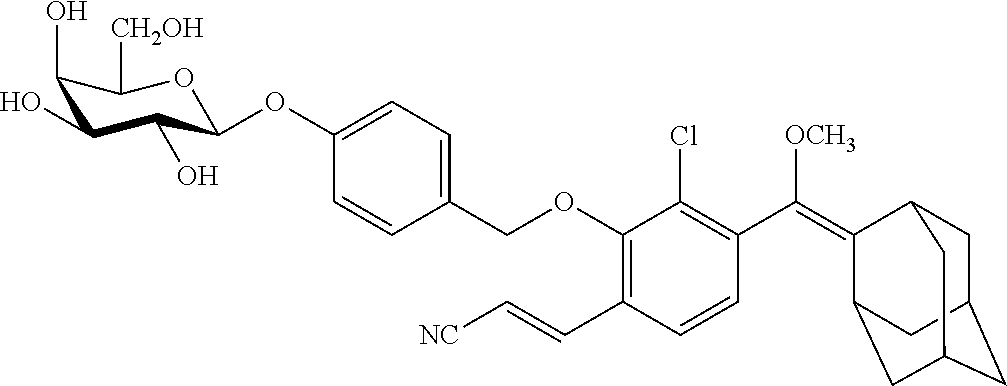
C1(OC2C(O)C(O)C(O)C([CH2OH])O2)=CC=C(COC2=C(C=C[NC])C=CC(C([OCH3])=C3C4CC5CC(CC3C5)C4)=C2Cl)C=C1
